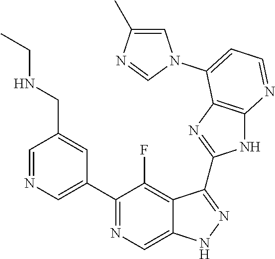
C1=NC=C(C2=NC=C3C(=C2F)C(C2=NC4=C(N2)N=CC=C4N2C=C(C)N=C2)=NN3)C=C1CNCC
